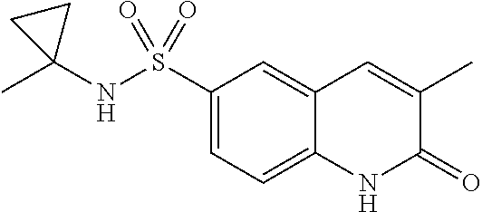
C1(S(NC2(C)CC2)(=O)=O)=CC=C2C(=C1)C=C(C)C(=O)N2
